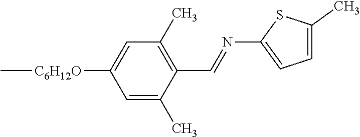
C1=C(C)SC(N=CC2=C(C)C=C([C6H12O]C)C=C2C)=C1
